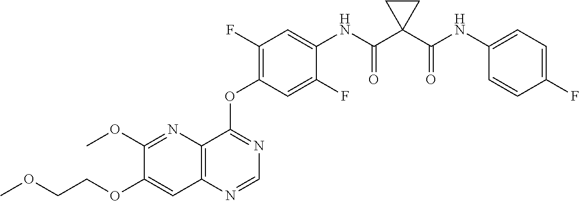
C12=C(N=CN=C1OC1=C(F)C=C(NC(C3(C(NC4=CC=C(F)C=C4)=O)CC3)=O)C(F)=C1)C=C(OCCOC)C(OC)=N2
